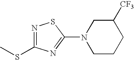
N1(C2=NC(SC)=NS2)CCCC([CF3])C1
